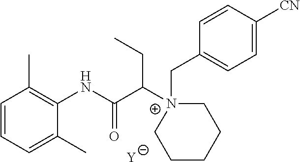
[Y].C1=CC=C(C)C(NC(C([N+]2(CC3=CC=C([CN])C=C3)CCCCC2)CC)=O)=C1C
